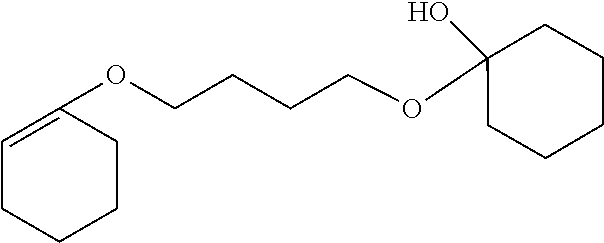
C(CCCOC1(O)CCCCC1)OC1=CCCCC1
